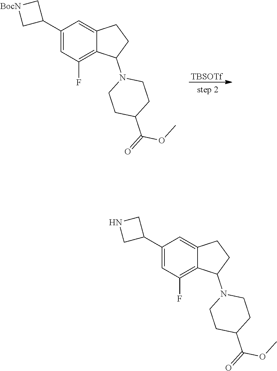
C1(C2C[BocN]C2)=CC(F)=C2C(=C1)CCC2N1CCC(C(=O)OC)CC1.[TBSOTf].C1(C2CNC2)=CC(F)=C2C(=C1)CCC2N1CCC(C(=O)OC)CC1
